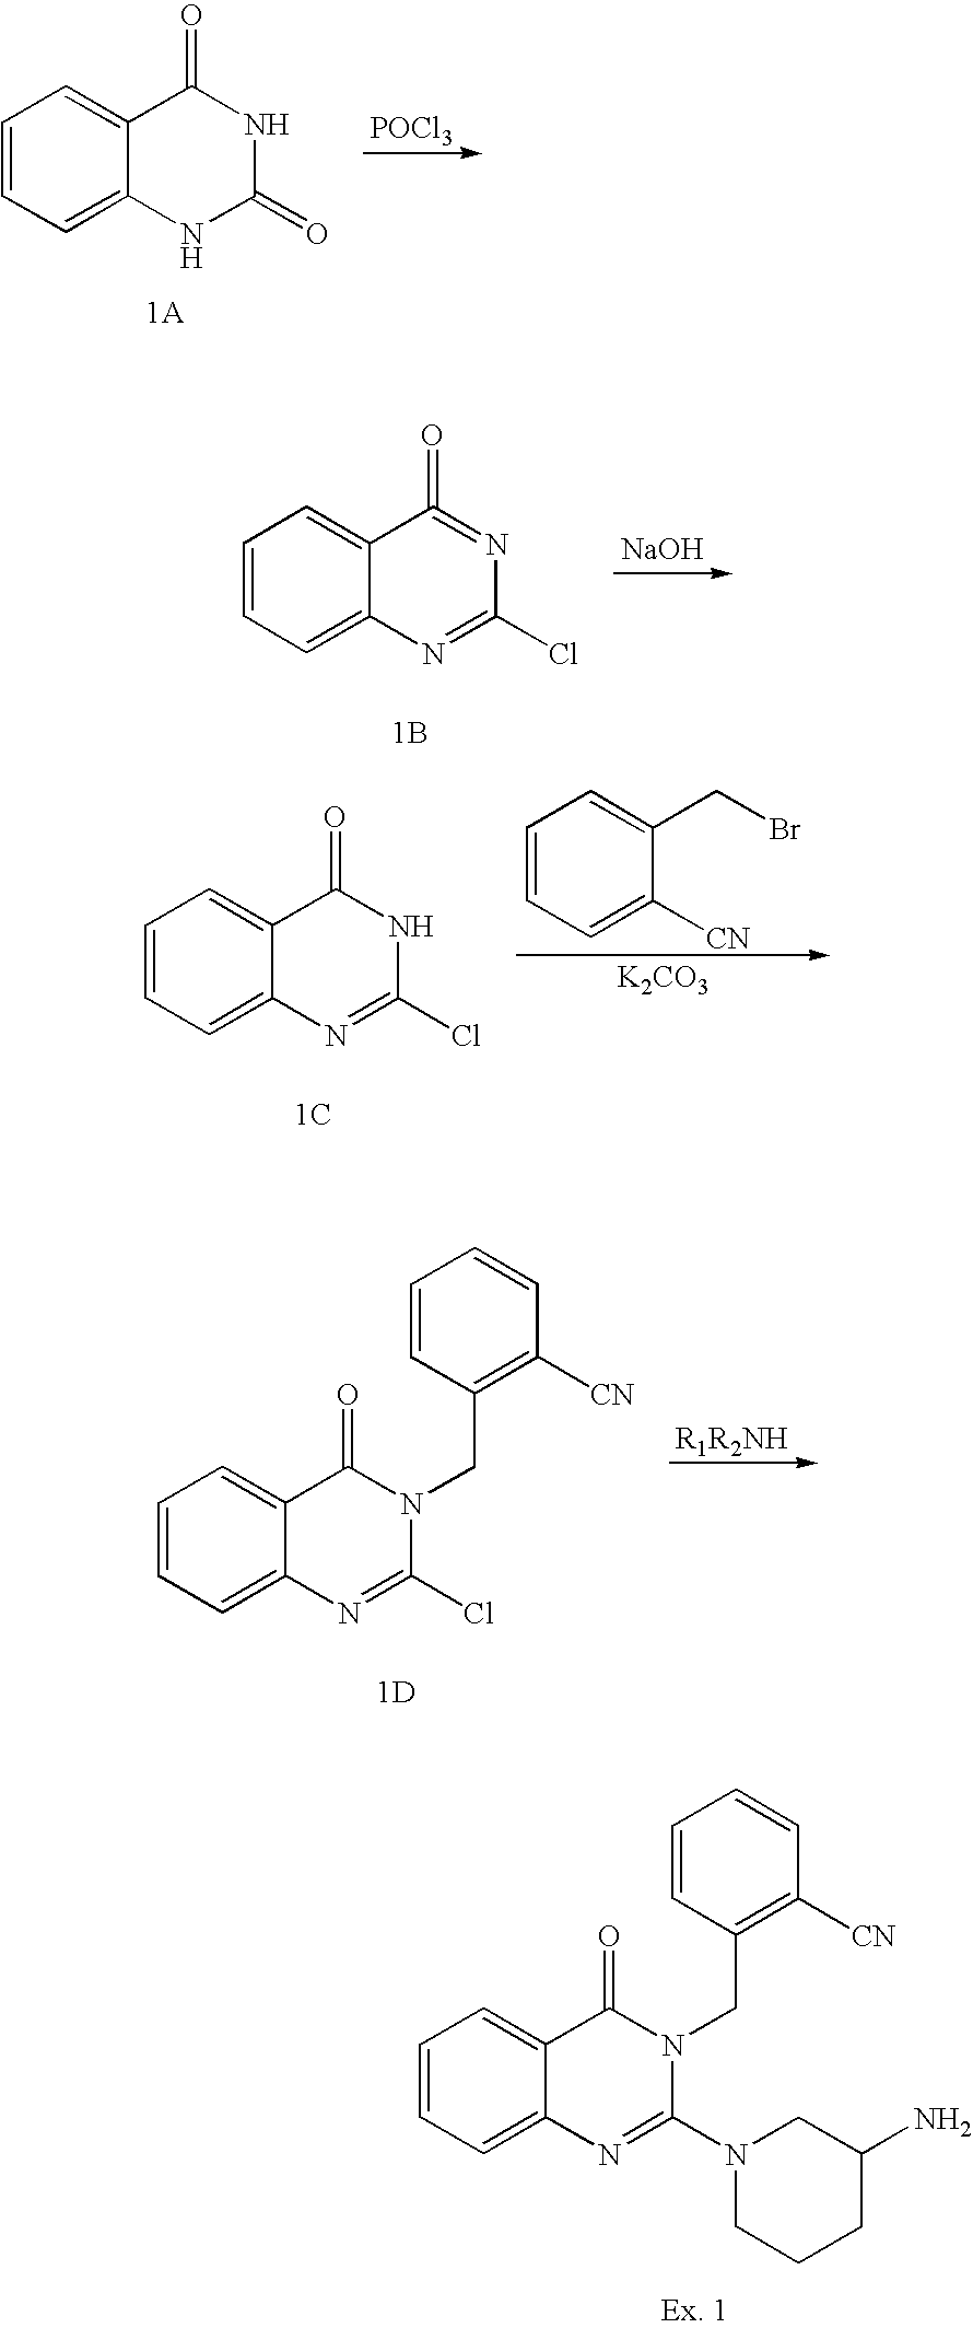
C1=CC=C2C(=C1)C(=O)NC(=O)N2.[POCl3].C1=CC=C2C(=C1)C(=O)=NC(Cl)=N2.[1B].[NaOH].C1=CC=C2C(=C1)C(=O)NC(Cl)=N2.[1C].C1=CC=C([CN])C(CBr)=C1.[K2CO3].C1=CC=C2C(=C1)C(=O)N(CC1=C([CN])C=CC=C1)C(Cl)=N2.[1D].C1=CC=C2C(=C1)C(=O)N(CC1=C([CN])C=CC=C1)C(N1CCCC(N)C1)=N2.[Ex. 1]
